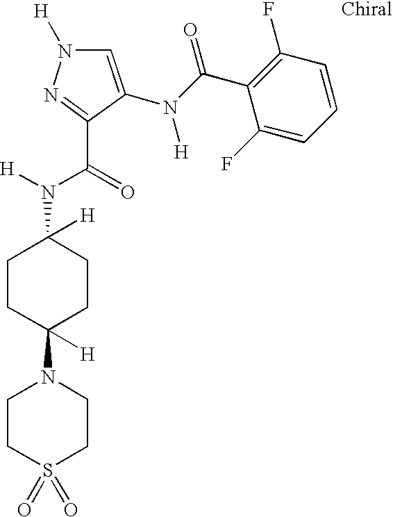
C1=C(N(C(C2=C(F)C=CC=C2F)=O)[H])C(C(=O)N([H])C2([H])CCC(N3CCS(=O)(=O)CC3)([H])CC2)=NN1[H]
